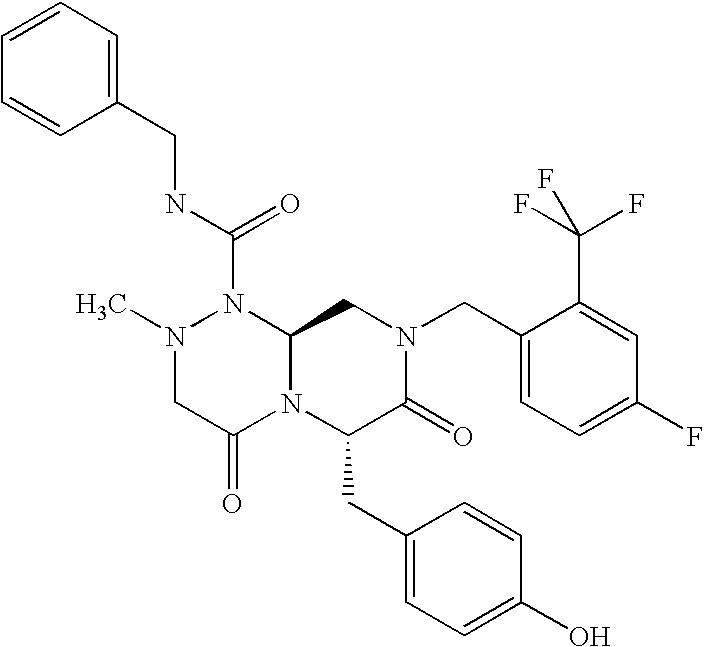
C1=CC=C(CNC(N2N(C)CC(=O)N3C2CN(CC2=CC=C(F)C=C2C(F)(F)F)C(=O)C3CC2=CC=C(O)C=C2)=O)C=C1
